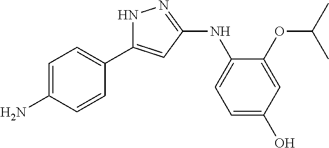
C1=C(N)C=CC(C2=CC(NC3=CC=C(O)C=C3OC(C)C)=NN2)=C1
